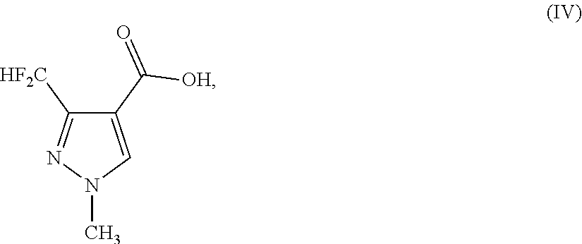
C1(C(=O)[OH])=CN(C)N=C1[HF2C]
